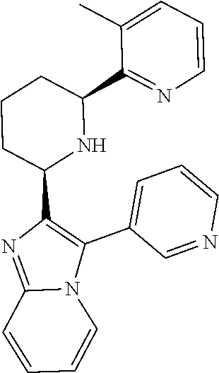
C1CC(C2=C(C3=CC=CN=C3)N3C(=N2)C=CC=C3)NC(C2=NC=CC=C2C)C1
